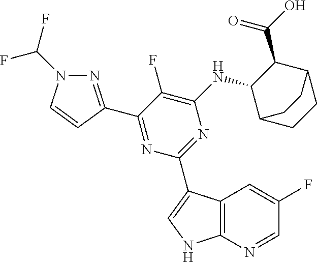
C1(NC2=C(F)C(C3=NN(C(F)F)C=C3)=NC(C3=CNC4=C3C=C(F)C=N4)=N2)C(C(=O)O)C2CCC1CC2
